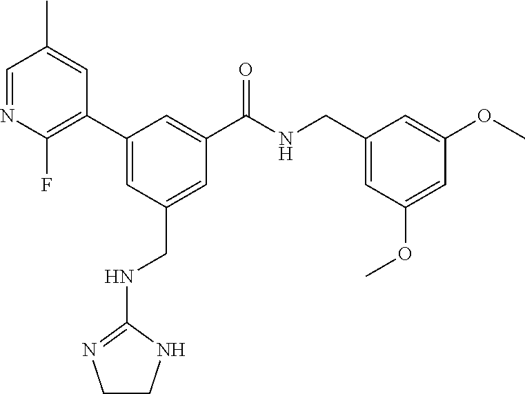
C1(C(NCC2=CC(OC)=CC(OC)=C2)=O)=CC(C2=C(F)N=CC(C)=C2)=CC(CNC2=NCCN2)=C1
